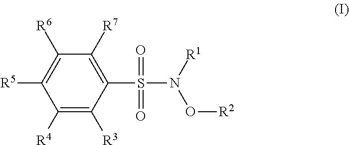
C1([R4])=C([R3])C(S(N(O[R2])[R1])(=O)=O)=C([R7])C([R6])=C1[R5]
